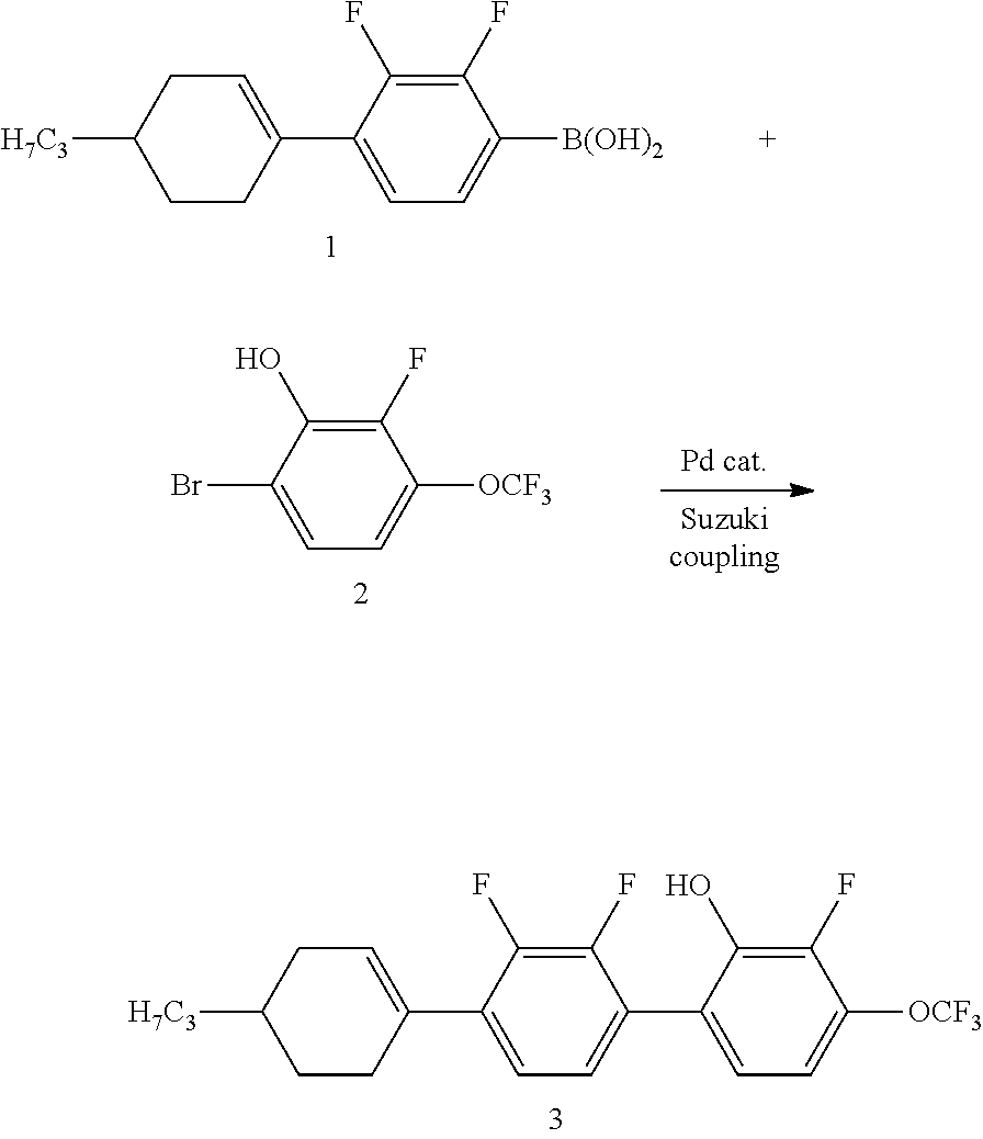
C1=C(C2=CCC([H7C3])CC2)C(F)=C(F)C(C2=CC=C([OCF3])C(F)=C2O)=C1.C1=C(C2=CCC([H7C3])CC2)C(F)=C(F)C([B(OH)2])=C1.BrC1=CC=C([OCF3])C(F)=C1O
